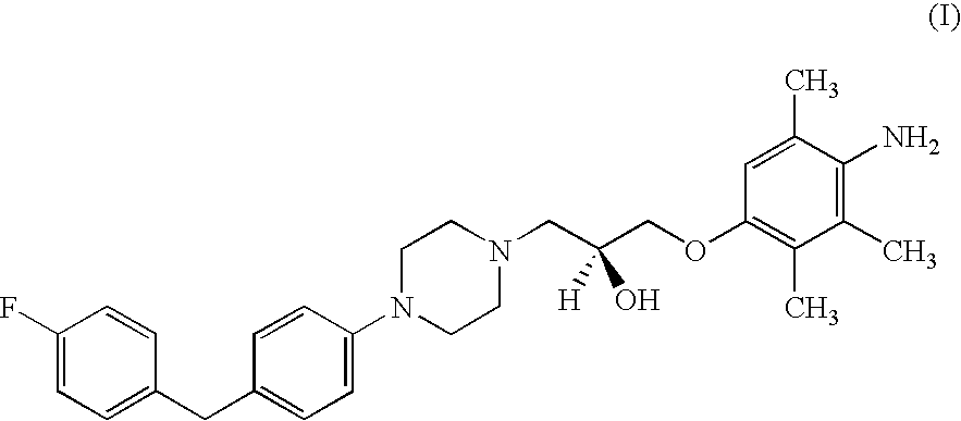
C1(F)=CC=C(CC2=CC=C(N3CCN(CC(COC4=C(C)C(C)=C(N)C(C)=C4)([H])O)CC3)C=C2)C=C1
